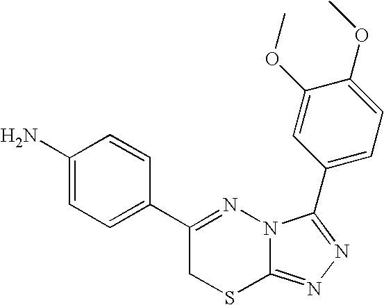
C1=C(N)C=CC(C2=NN3C(=NN=C3C3=CC=C(OC)C(OC)=C3)SC2)=C1
